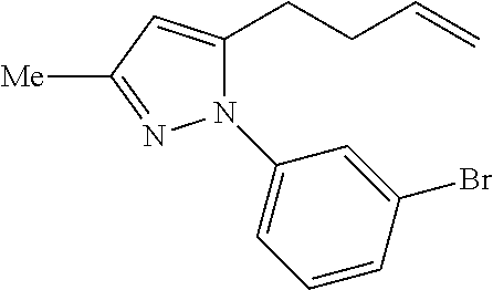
N1(C2=CC=CC(Br)=C2)C(CCC=C)=CC([Me])=N1
